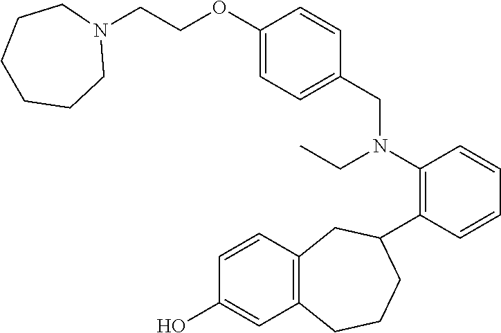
C12=C(C=CC(O)=C1)CC(C1=C(N(CC)CC3=CC=C(OCCN4CCCCCC4)C=C3)C=CC=C1)CCC2
